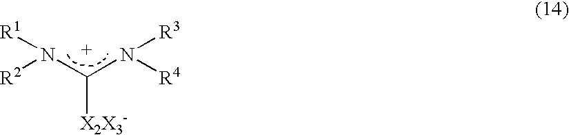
[R2]N(C(N([R4])[R3])[X2X3-])[R1]
